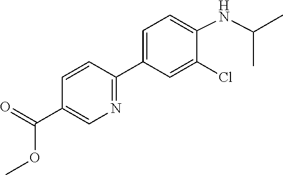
C(C1=CN=C(C2=CC=C(NC(C)C)C(Cl)=C2)C=C1)(OC)=O
